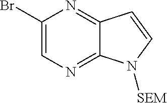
C1=C(Br)N=C2C(=N1)N([SEM])C=C2
